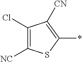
C1(Cl)=C([NC])SC(*)=C1[CN]
